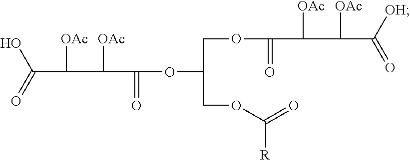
C(C(COC(=O)[R])OC(C(C(C(O)=O)[OAc])[OAc])=O)OC(C(C(C([OH])=O)[OAc])[OAc])=O
